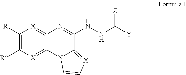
C1([R])=C([R])[X]=C2C(=[X]1)N=C(NNC([Y])=[Z])C1=[X]C=CN21
